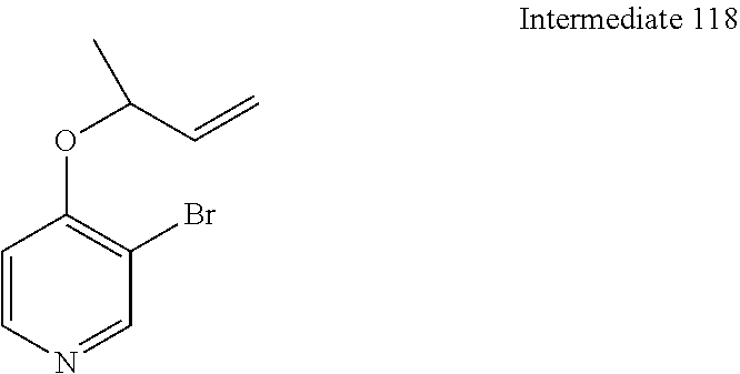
C1=CN=CC(Br)=C1OC(C=C)C
